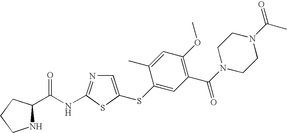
C1=C(SC2=CC(C(N3CCN(C(C)=O)CC3)=O)=C(OC)C=C2C)SC(NC(=O)C2NCCC2)=N1
